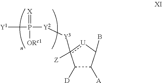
C1([D])C([A])C(B)[U]c1([Z])[Y3][Y2]P([Y1])([ORc1])=[X]
